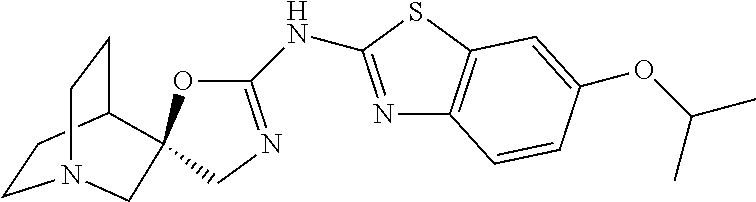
N(C1=NCC2(O1)C1CCN(CC1)C2)C1=NC2=C(S1)C=C(OC(C)C)C=C2
